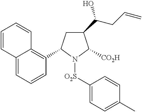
C1(C(CC=C)O)CC(C2=C3C(=CC=C2)C=CC=C3)N([O2S]C2=CC=C(C)C=C2)C1[CO2H]
